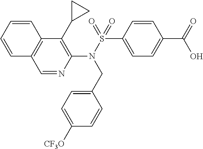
C1=NC(N(S(=O)(C2=CC=C(C(=O)O)C=C2)=O)CC2=CC=C([CF3O])C=C2)=C(C2CC2)C2=C1C=CC=C2
